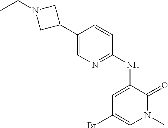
BrC1=CN(C)C(=O)C(NC2=NC=C(C3CN(CC)C3)C=C2)=C1
